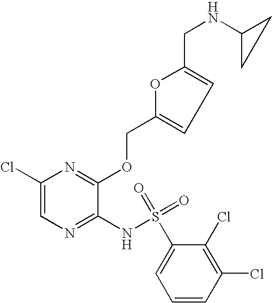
C1(Cl)=CN=C(NS(=O)(C2=CC=CC(Cl)=C2Cl)=O)C(OCC2=CC=C(CNC3CC3)O2)=N1
